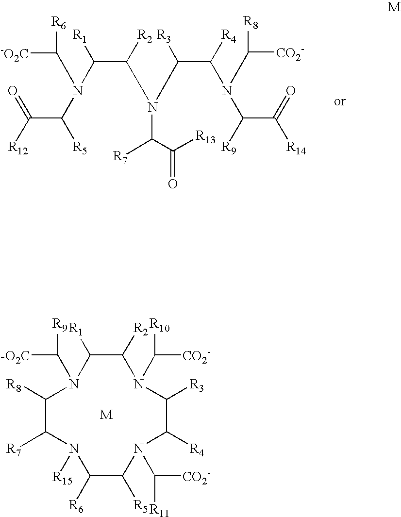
C(C(N(C(C(N(C(C([R4])N(C(C([R14])=O)[R9])C([CO2-])[R8])[R3])C([R7])C([R13])=O)[R2])[R1])C([-O2C])[R6])[R5])([R12])=O.C1([R8])C([R7])N([R15])C([R6])C([R5])N(C([R11])[CO2-])C([R4])C([R3])N(C([R10])[CO2-])C([R2])C([R1])N1C([-O2C])[R9]
